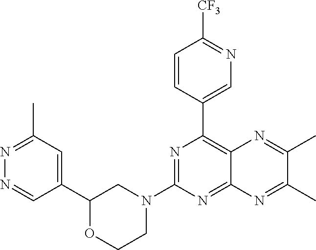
N1=C(N2CC(C3=CC(C)=NN=C3)OCC2)N=C2C(=C1C1=CN=C([CF3])C=C1)N=C(C)C(C)=N2
